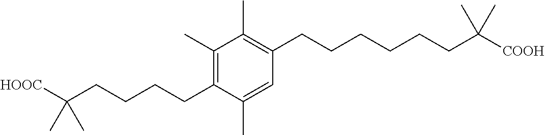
C1(C)=C(CCCCC([HOOC])(C)C)C(C)=CC(CCCCCCC([COOH])(C)C)=C1C
